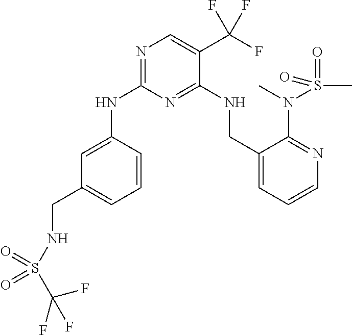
N1=C(NC2=CC(CNS(C(F)(F)F)(=O)=O)=CC=C2)N=C(NCC2=CC=CN=C2N(C)S(C)(=O)=O)C(C(F)(F)F)=C1
